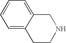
C1=C2C(=CC=C1)CNCC2
